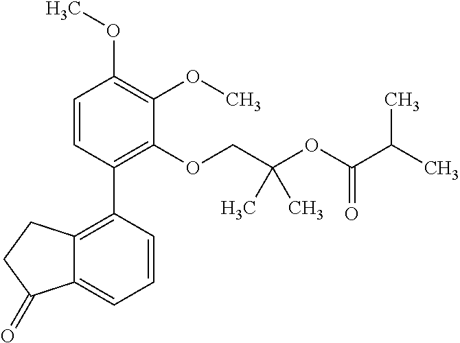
C1=CC(C2=C3C(=CC=C2)C(=O)CC3)=C(OCC(OC(C(C)C)=O)(C)C)C(OC)=C1OC
